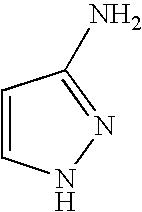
C1=CC(N)=NN1
